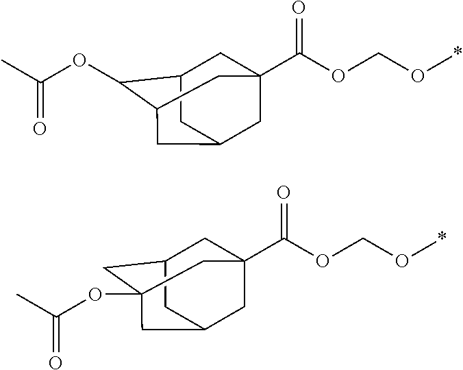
CC(OC1C2CC3(C(OCO*)=O)CC(CC1C3)C2)=O.C1C2CC3(OC(C)=O)CC(CC1(C(OCO*)=O)C3)C2
